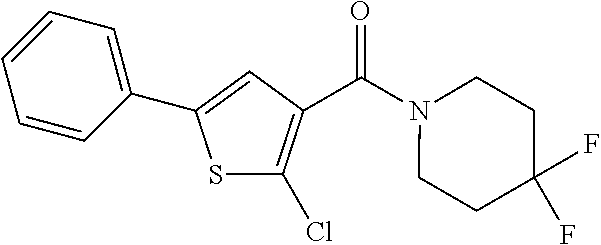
S1C(Cl)=C(C(N2CCC(F)(F)CC2)=O)C=C1C1=CC=CC=C1
